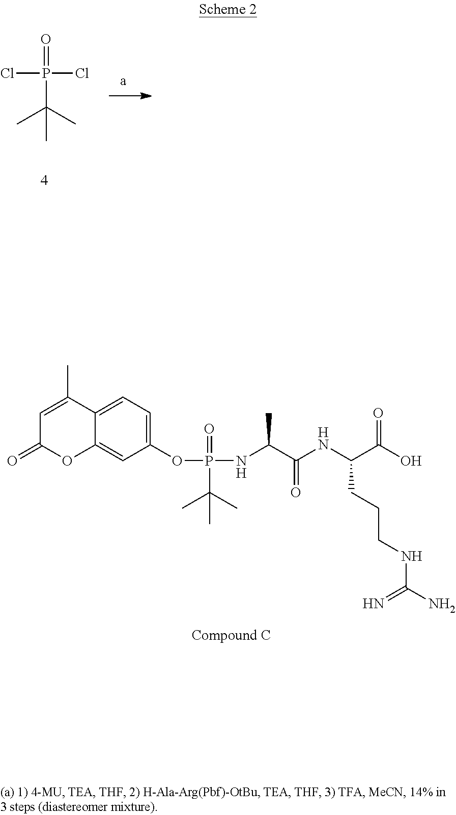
ClP(Cl)(=O)C(C)(C)C.C12=CC(OP(NC(C(NC(C(O)=O)CCCNC(N)=N)=O)C)(=O)C(C)(C)C)=CC=C1C(C)=CC(=O)O2
